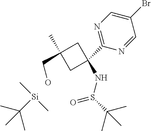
C1C(C2=NC=C(Br)C=N2)(NS(C(C)(C)C)=O)CC1(C)CO.[Si](C(C)(C)C)(C)C
